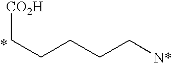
[CO2H]CCCCC[N*]
